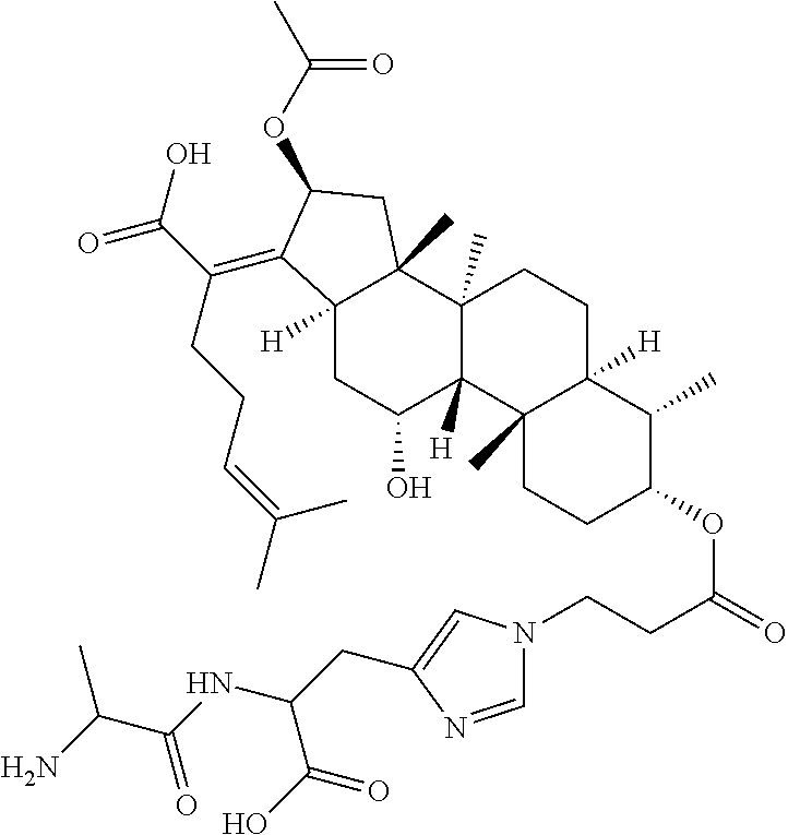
C12([H])CC(O)C3([H])C(C)(C1(C)CC(OC(C)=O)C2=C(C(O)=O)CCC=C(C)C)CCC1([H])C3(C)CCC(OC(=O)CCN2C=NC(CC(NC(C(N)C)=O)C(O)=O)=C2)C1C
